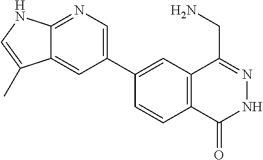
C1(C2=CN=C3C(=C2)C(C)=CN3)=CC2=C(C=C1)C(=O)NN=C2CN
